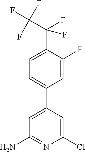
C1(C2=CC(N)=NC(Cl)=C2)=CC=C(C(C(F)(F)F)(F)F)C(F)=C1
